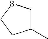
C1(C)CSCC1
